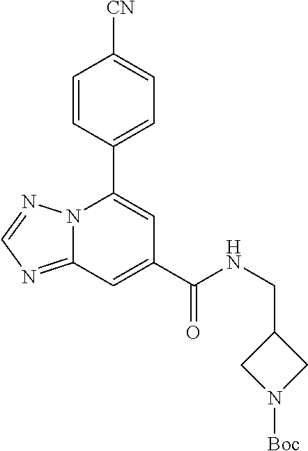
C12=NC=NN1C(C1=CC=C([CN])C=C1)=CC(C(NCC1CN([Boc])C1)=O)=C2
